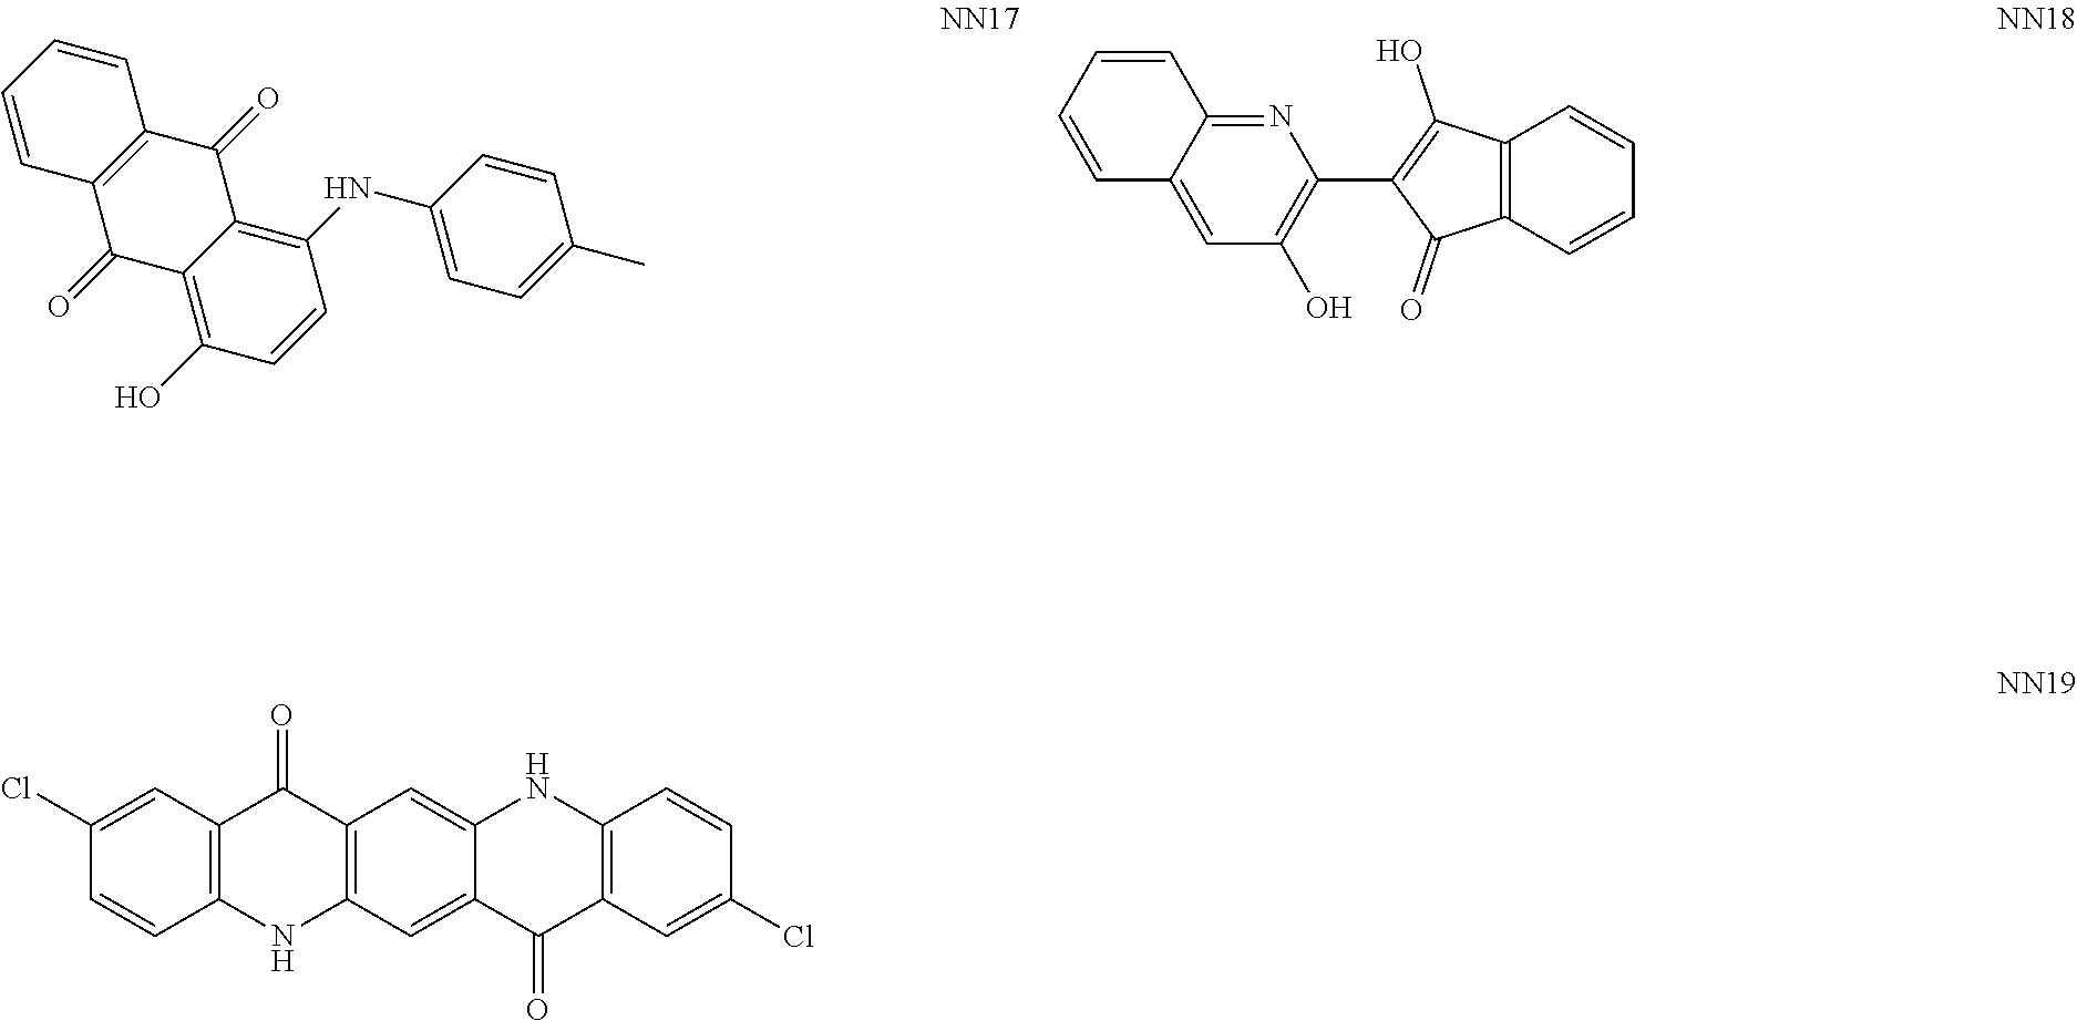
C12=C(NC3=C(C1=O)C=C1C(=C3)C(=O)C3=C(N1)C=CC(Cl)=C3)C=CC(Cl)=C2.C1=CC(NC2=C3C(=C(O)C=C2)C(=O)C2=C(C3=O)C=CC=C2)=CC=C1C.N1=C2C(=CC(O)=C1C1=C(O)C3=C(C1=O)C=CC=C3)C=CC=C2
